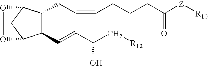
C1(C=CC(C[R12])O)C(CC=CCCCC([Z][R10])=O)C2CC1OO2
